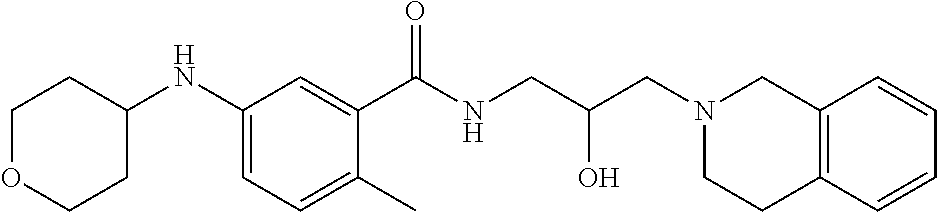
C1(NC2CCOCC2)=CC=C(C)C(C(NCC(CN2CC3=C(CC2)C=CC=C3)O)=O)=C1
